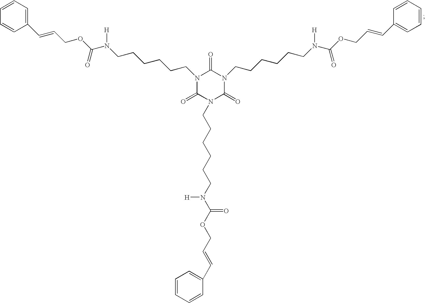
C1=CC=C(C=CCOC(N(CCCCCCN2C(=O)N(CCCCCCN(C(OCC=CC3=CC=CC=C3)=O)[H])C(=O)N(CCCCCCN(C(OCC=CC3=CC=CC=C3)=O)[H])C2=O)[H])=O)C=C1
